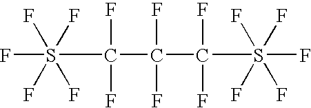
FS(C(C(C(S(F)(F)(F)(F)F)(F)F)(F)F)(F)F)(F)(F)(F)F
